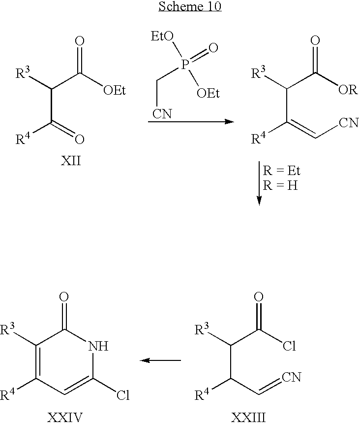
C(C(=O)[R4])(C([OEt])=O)[R3].[CN]CP(=O)([EtO])[OEt].C(C(=C[CN])[R4])(C([OR])=O)[R3].C(C(C=[CN])[R4])(C(Cl)=O)[R3].C1([R3])=C([R4])C=C(Cl)NC1=O
